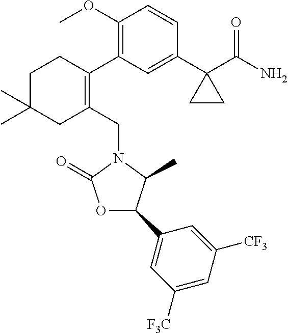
C1C(C)(C)CC(CN2C(=O)OC(C3=CC([F3C])=CC([CF3])=C3)C2C)=C(C2=C(OC)C=CC(C3(C(N)=O)CC3)=C2)C1
